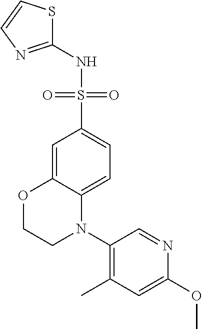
C1=C2C(=CC=C1S(=O)(=O)NC1=NC=CS1)N(C1=C(C)C=C(OC)N=C1)CCO2
